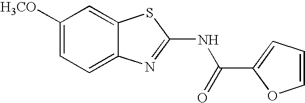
C1([H3CO])=CC=C2C(=C1)SC(NC(=O)C1=CC=CO1)=N2
